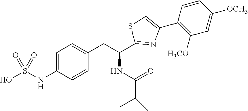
C1=C(NS(O)(=O)=O)C=CC(CC(NC(=O)C(C)(C)C)C2=NC(C3=C([H3CO])C=C([OCH3])C=C3)=CS2)=C1
